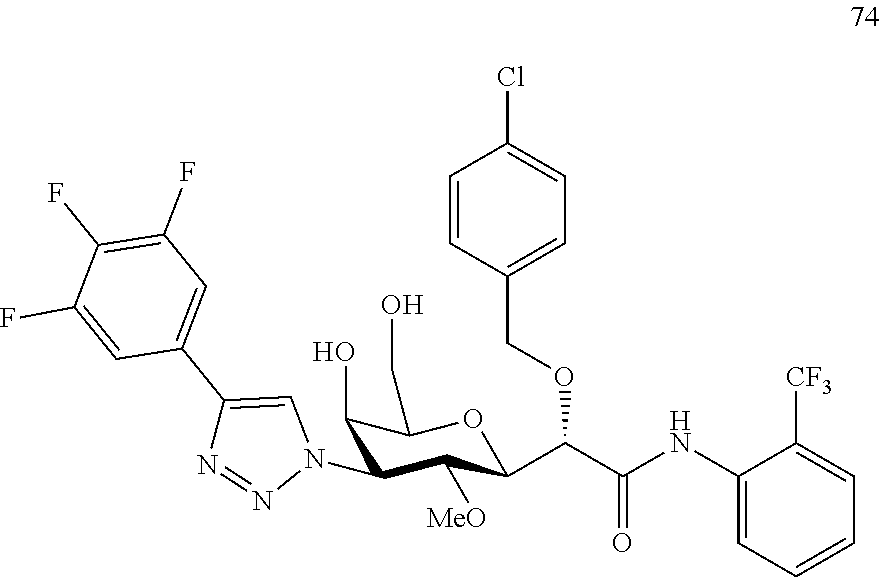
C1(O)C(N2C=C(C3=CC(F)=C(F)C(F)=C3)N=N2)C([MeO])C(C(C(NC2=CC=CC=C2[CF3])=O)OCC2=CC=C(Cl)C=C2)OC1CO
